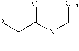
*CC(N(C[CF3])C)=O
